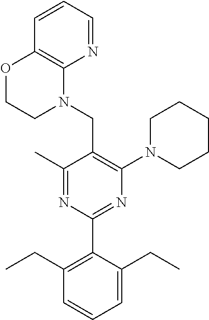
C1(C)=NC(C2=C(CC)C=CC=C2CC)=NC(N2CCCCC2)=C1CN1C2=C(OCC1)C=CC=N2
